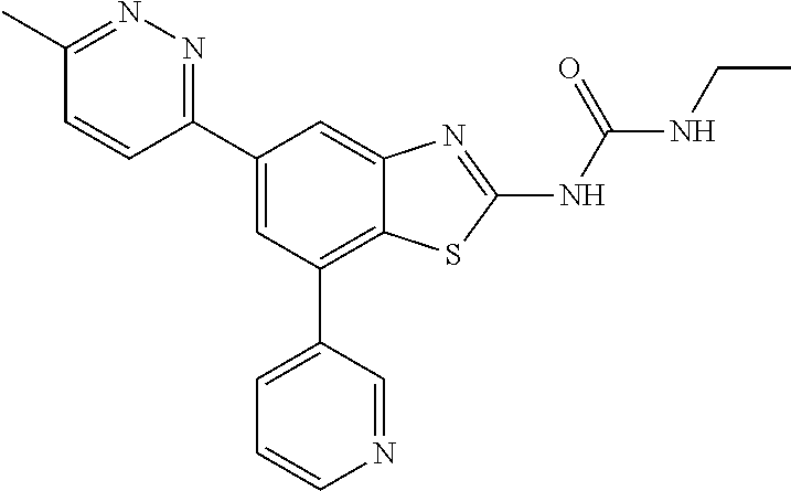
C1(C)=NN=C(C2=CC(C3=CC=CN=C3)=C3C(=C2)N=C(NC(NCC)=O)S3)C=C1
